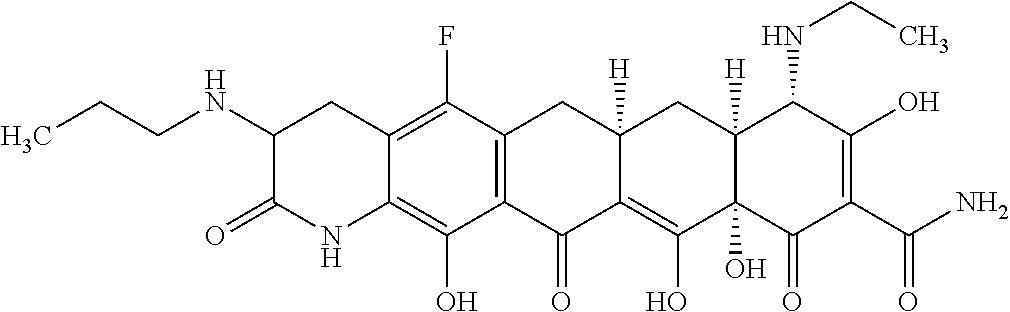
C12=C(F)C3=C(C(O)=C1NC(=O)C(NCCC)C2)C(=O)C1=C(O)C2(O)C([H])(CC1([H])C3)C(NCC)C(O)=C(C(=O)N)C2=O
